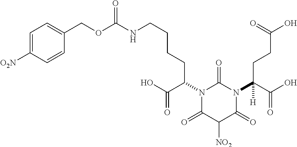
C1(COC(NCCCCC(N2C(=O)N(C(C(O)=O)(CCC(O)=O)[H])C(=O)C([NO2])C2=O)C(O)=O)=O)=CC=C([O2N])C=C1
